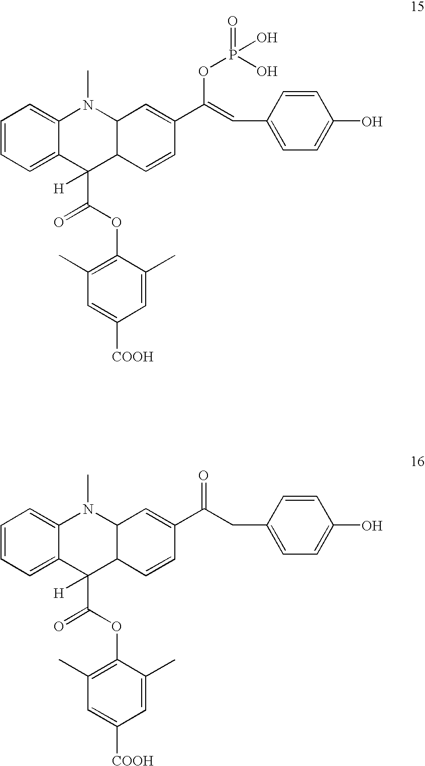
C1=CC=C2C(=C1)N(C)C1C(C2(C(OC2=C(C)C=C([COOH])C=C2C)=O)[H])C=CC(C(=CC2=CC=C(O)C=C2)OP(=O)(O)O)=C1.C1=CC=C2C(=C1)N(C)C1C(C2(C(OC2=C(C)C=C([COOH])C=C2C)=O)[H])C=CC(C(CC2=CC=C(O)C=C2)=O)=C1
